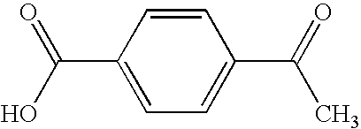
C1(C(=O)O)=CC=C(C(=O)C)C=C1
